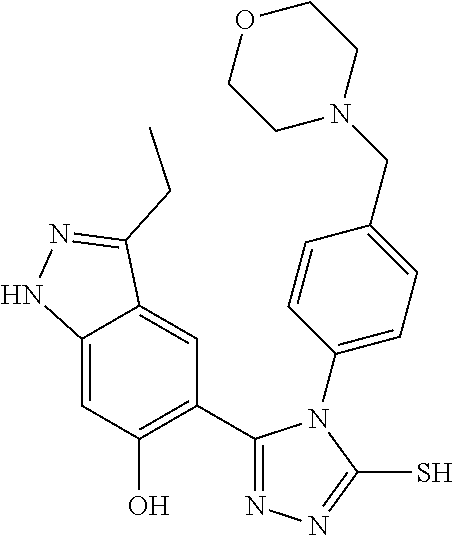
C12=CC(O)=C(C3=NN=C(S)N3C3=CC=C(CN4CCOCC4)C=C3)C=C1C(CC)=NN2
